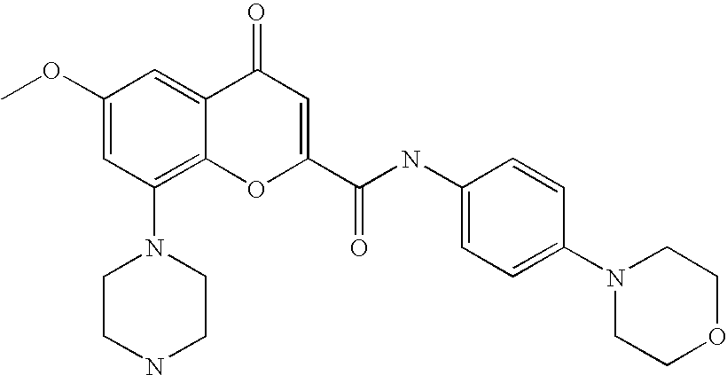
C1(OC)=CC(N2CCNCC2)=C2C(=C1)C(=O)C=C(C(=O)NC1=CC=C(N3CCOCC3)C=C1)O2
